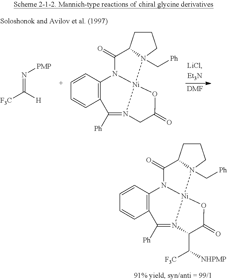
C12=C(C=CC=C1)N1[Ni]3(N4(C[Ph])C(C1=O)CCC4)N(=C2[Ph])C(C([NHPMP])[F3C])C(=O)O3.[DMF].[F3C]C([H])=N[PMP].C12=C(C=CC=C1)N1[Ni]3(N4(C[Ph])C(C1=O)CCC4)N(=C2[Ph])CC(=O)O3
